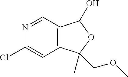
C12=C(C=NC(Cl)=C1)C(O)OC2(C)COC
